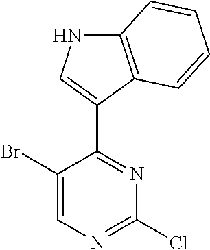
C1(Br)=CN=C(Cl)N=C1C1=CNC2=C1C=CC=C2
